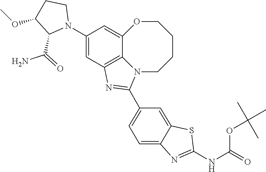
C1(N2CCC(OC)C2C(=O)N)=CC2=C3C(=C1)OCCCCN3C(C1=CC=C3C(=C1)SC(NC(OC(C)(C)C)=O)=N3)=N2
